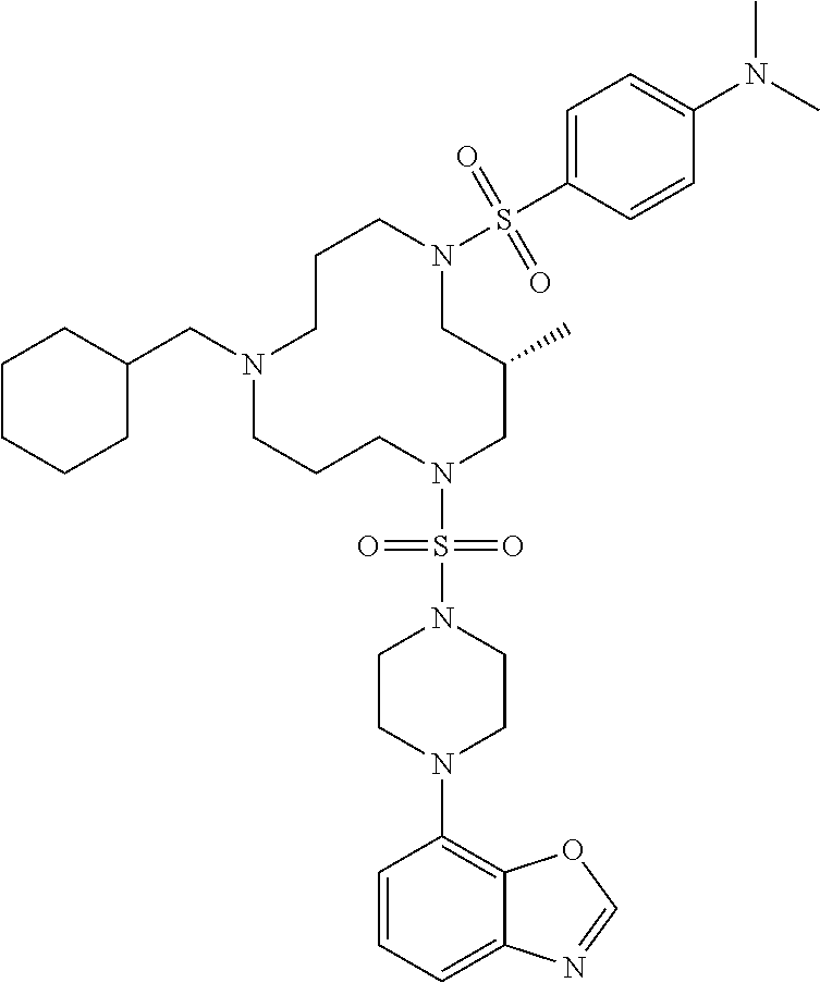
C1CN(CC2CCCCC2)CCCN(S(N2CCN(C3=C4C(=CC=C3)N=CO4)CC2)(=O)=O)CC(C)CN(S(C2=CC=C(N(C)C)C=C2)(=O)=O)C1
